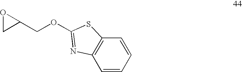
C1=CC=CC2=C1N=C(OCC1OC1)S2
